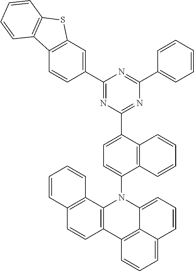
C1(C2=CC3=C(C=C2)C2=C(S3)C=CC=C2)=NC(C2=CC=C(N3C4=C(C5=C6C3=CC=CC6=CC=C5)C=CC3=C4C=CC=C3)C3=C2C=CC=C3)=NC(C2=CC=CC=C2)=N1
